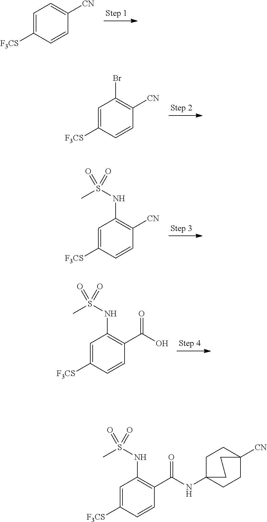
C1=C([F3CS])C=CC([CN])=C1.C1=C([F3CS])C=CC([CN])=C1Br.C1=C([F3CS])C=CC([CN])=C1NS(C)(=O)=O.C1=C([F3CS])C=CC(C(=O)O)=C1NS(C)(=O)=O.C1=C([F3CS])C=CC(C(=O)NC23CCC([CN])(CC2)CC3)=C1NS(C)(=O)=O
